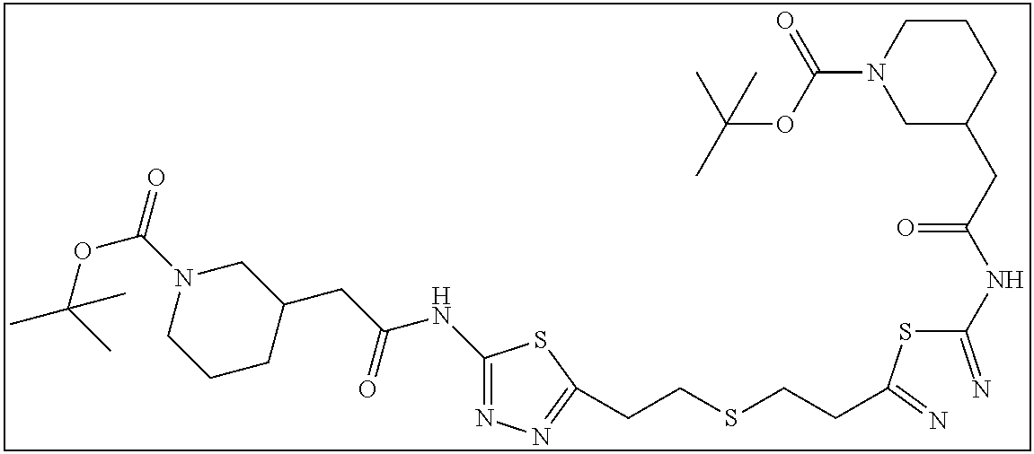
C1(NC(CC2CN(C(=O)OC(C)(C)C)CCC2)=O)=NN=C(CCSCCC(SC(=N)NC(CC2CCCN(C(OC(C)(C)C)=O)C2)=O)=N)S1
